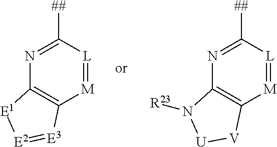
C1([##])=NC2=C([M]=[L]1)[E3]=[E2][E1]2.C1([##])=NC2=C([M]=[L]1)[V][U]N2[R23]
